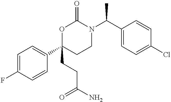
C1=C(F)C=CC(C2(CCC(N)=O)CCN(C(C3=CC=C(Cl)C=C3)C)C(=O)O2)=C1
